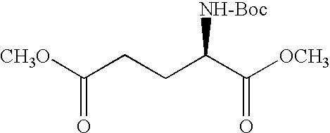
[CH3O]C(CCC(C([OCH3])=O)[NH-Boc])=O
